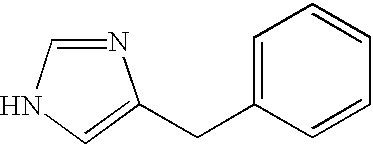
N1=CNC=C1CC1=CC=CC=C1
